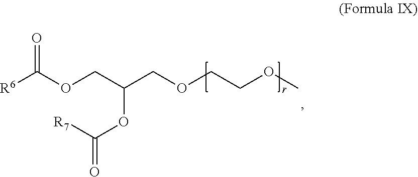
[R6]C(OCC(COCCOC)OC([R7])=O)=O
